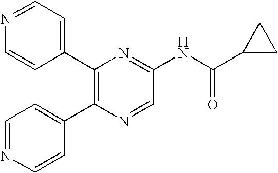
C1(C2=C(C3=CC=NC=C3)N=CC(NC(C3CC3)=O)=N2)=CC=NC=C1
